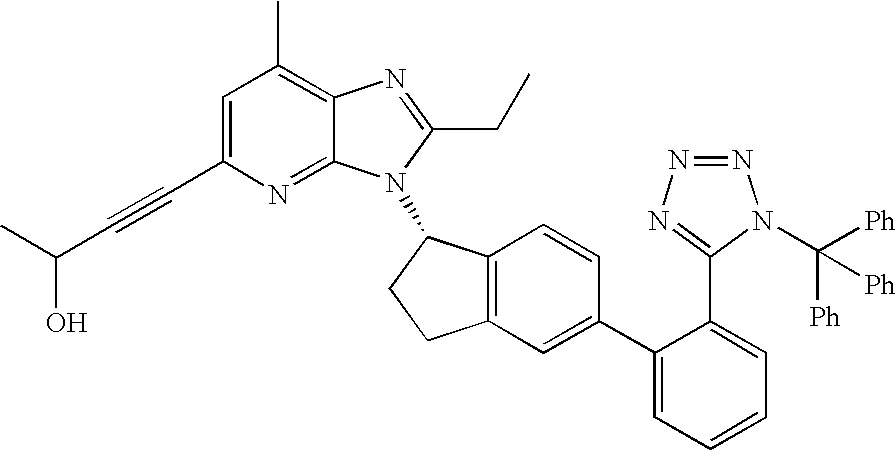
C1=C(C#CC(O)C)N=C2C(=C1C)N=C(CC)N2C1C2=C(CC1)C=C(C1=CC=CC=C1C1=NN=NN1C([Ph])([Ph])[Ph])C=C2
